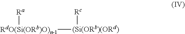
[RdO(Si(ORb)O)n-1]([(Si(ORb)(ORd)][Rc])[Ra]
